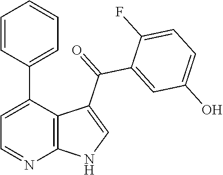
C1=C(C2=CC=CC=C2)C2=C(N=C1)NC=C2C(=O)C1=CC(O)=CC=C1F
